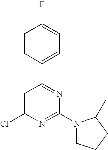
C1(C2=NC(N3CCCC3C)=NC(Cl)=C2)=CC=C(F)C=C1
